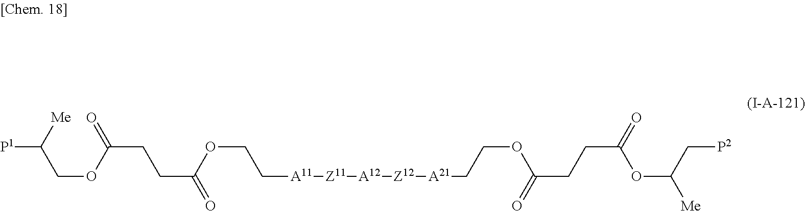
C([P1])(COC(CCC(=O)OCC[A11][Z11][A12][Z12][A21]CCOC(=O)CCC(OC(C[P2])[Me])=O)=O)[Me]
